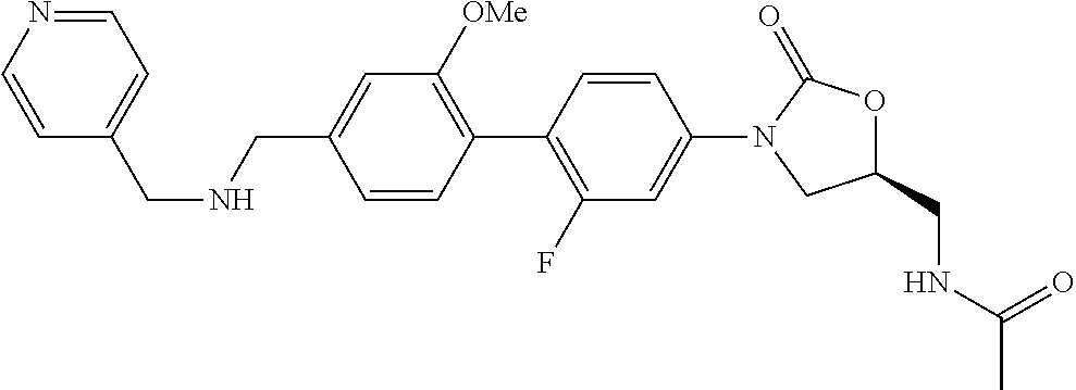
C1=CC(C2=C(F)C=C(N3CC(CNC(=O)C)OC3=O)C=C2)=C([OMe])C=C1CNCC1=CC=NC=C1
